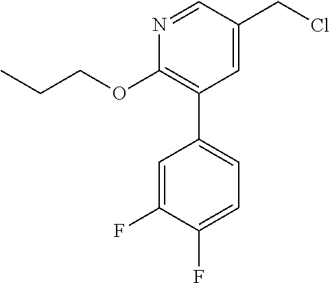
C1=C(CCl)C=NC(OCCC)=C1C1=CC=C(F)C(F)=C1
